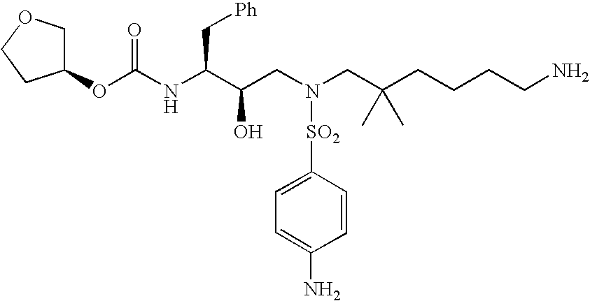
O(C(=O)NC(C(CN([SO2]C1=CC=C(N)C=C1)CC(CCCCN)(C)C)O)C[Ph])C1COCC1
